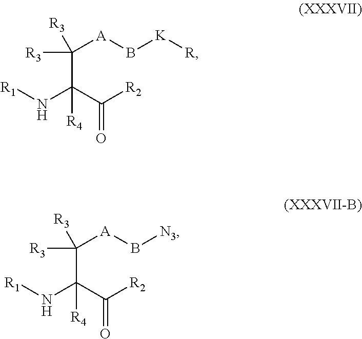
C(C(C([R2])=O)(N[R1])[R4])([A]B[K][R])([R3])[R3].C(C(C([R2])=O)(N[R1])[R4])([A]B[N3])([R3])[R3]
